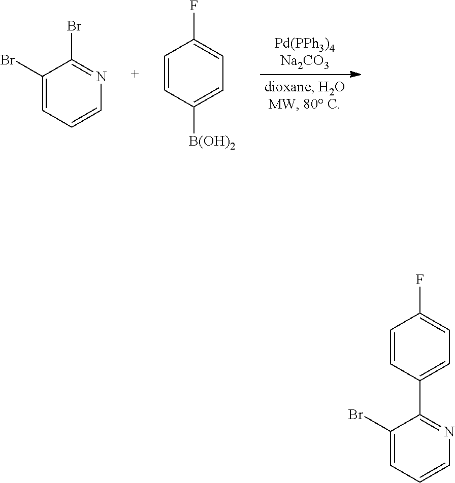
C1(Br)=CC=CN=C1Br.C1=CC([B(OH)2])=CC=C1F.C1=CC(C2=NC=CC=C2Br)=CC=C1F
